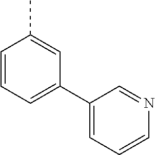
C1=CC=C(C2=CC=CN=C2)C=C1C
